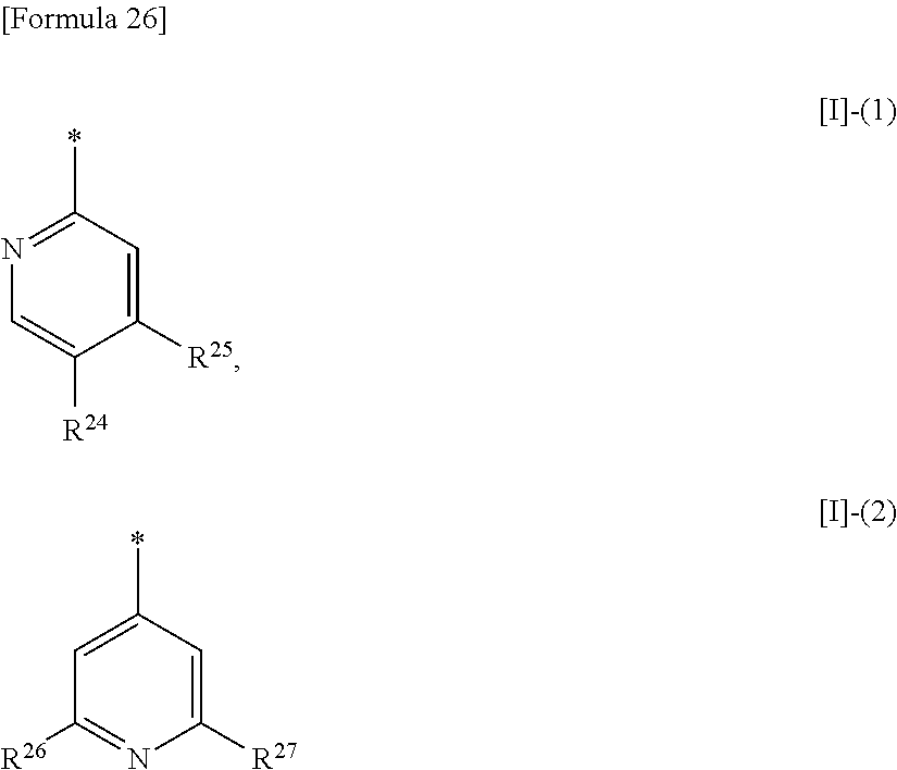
N1=C(*)C=C([R25])C([R24])=C1.C1=C(*)C=C([R27])N=C1[R26]
